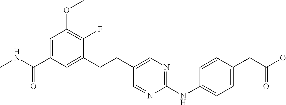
C1=C(C(NC)=O)C=C(CCC2=CN=C(NC3=CC=C(CC(O)=O)C=C3)N=C2)C(F)=C1OC
